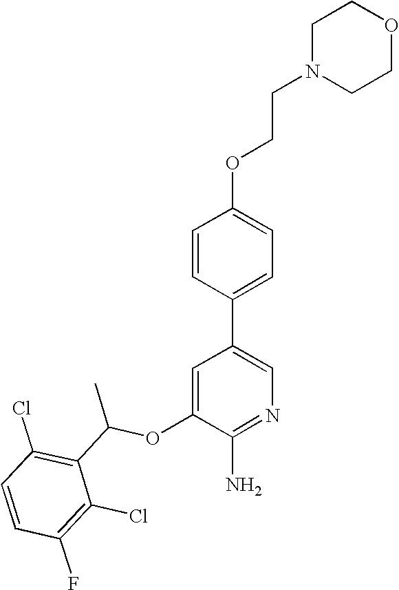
C1=CC(Cl)=C(C(OC2=CC(C3=CC=C(OCCN4CCOCC4)C=C3)=CN=C2N)C)C(Cl)=C1F
